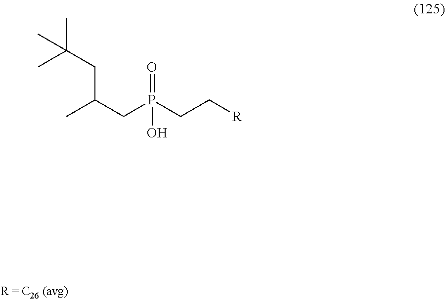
CC(CP(CC[R])(=O)O)CC(C)(C)C
